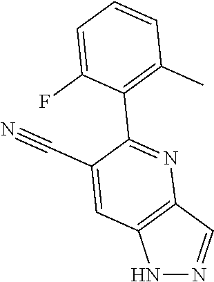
N1N=CC2=C1C=C(C#N)C(C1=C(C)C=CC=C1F)=N2
